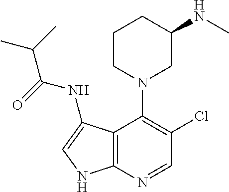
C12=C(N=CC(Cl)=C1N1CC(NC)CCC1)NC=C2NC(=O)C(C)C
